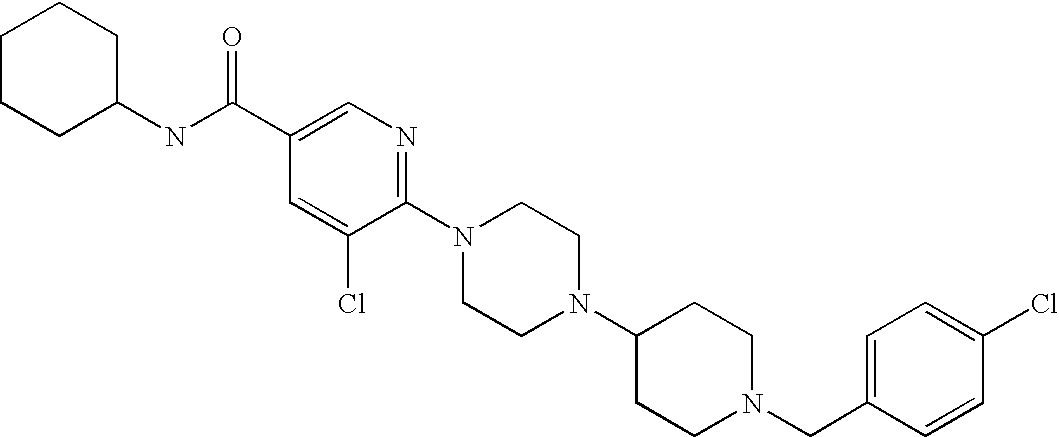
C1(Cl)=CC=C(CN2CCC(N3CCN(C4=NC=C(C(NC5CCCCC5)=O)C=C4Cl)CC3)CC2)C=C1
